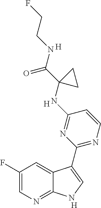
C1(F)=CN=C2C(=C1)C(C1=NC=CC(NC3(C(NCCF)=O)CC3)=N1)=CN2.[H].[H].[H]
